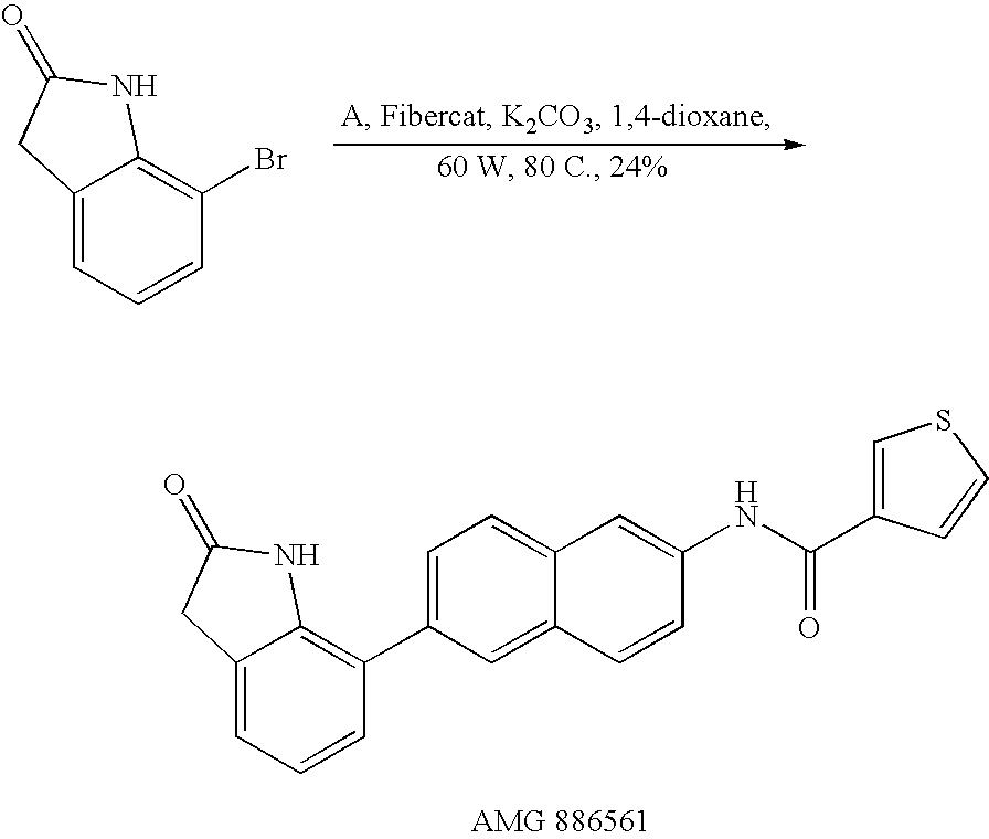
C12=CC=CC(Br)=C1NC(=O)C2.C1=C2C(=CC=C1C1=C3C(=CC=C1)CC(=O)N3)C=C(NC(=O)C1=CSC=C1)C=C2
